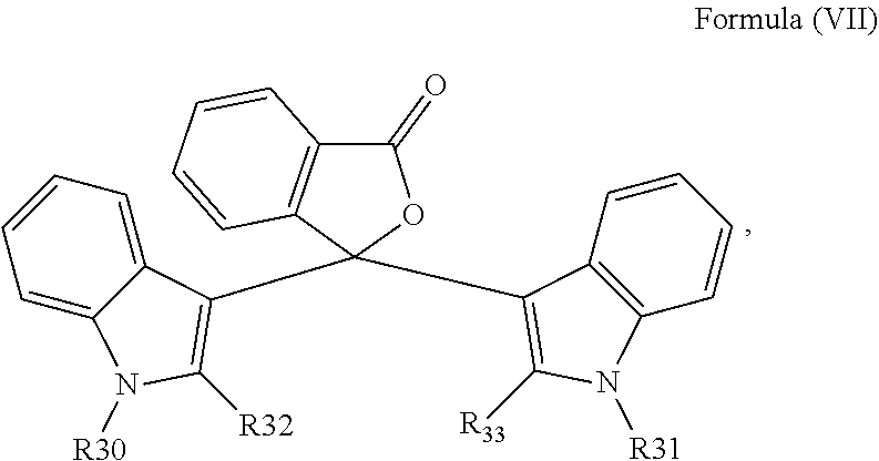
C1=CC=C2C(=C1)N([R30])C([R32])=C2C1(C2=C([R33])N([R31])C3=C2C=CC=C3)OC(=O)C2=C1C=CC=C2
